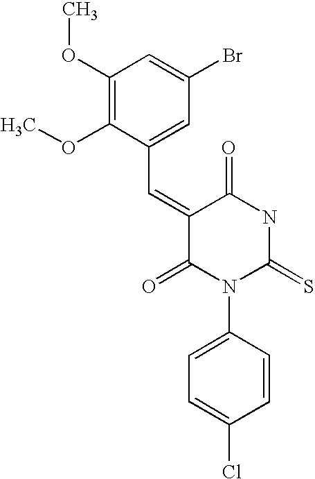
COC1=C(OC)C(C=C2C(=O)N(C3=CC=C(Cl)C=C3)C(=S)NC2=O)=CC(Br)=C1
